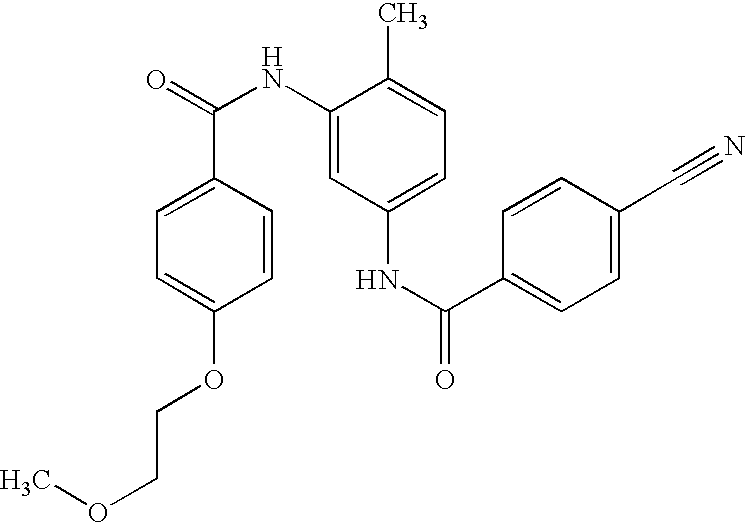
C1=C(OCCOC)C=CC(C(NC2=CC(NC(=O)C3=CC=C(C#N)C=C3)=CC=C2C)=O)=C1
